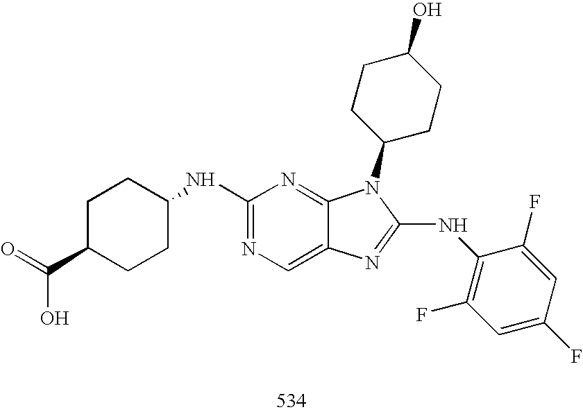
C1(NC2CCC(C(=O)O)CC2)=NC=C2C(=N1)N(C1CCC(O)CC1)C(NC1=C(F)C=C(F)C=C1F)=N2
